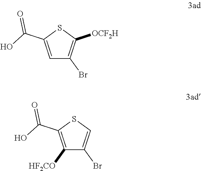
C1=C(C(O)=O)SC([OCF2H])=C1Br.C1([HF2CO])=C(C(O)=O)SC=C1Br
